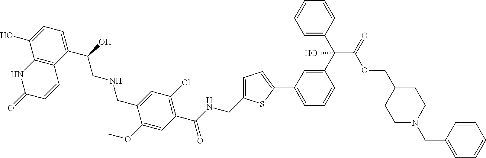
C1(C(CNCC2=CC(Cl)=C(C(NCC3=CC=C(C4=CC=CC(C(C5=CC=CC=C5)(C(OCC5CCN(CC6=CC=CC=C6)CC5)=O)O)=C4)S3)=O)C=C2OC)O)=CC=C(O)C2=C1C=CC(=O)N2
